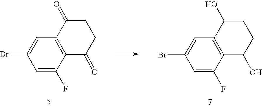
C1(Br)=CC2=C(C(F)=C1)C(=O)CCC2=O.C1(Br)=CC2=C(C(F)=C1)C(O)CCC2O
